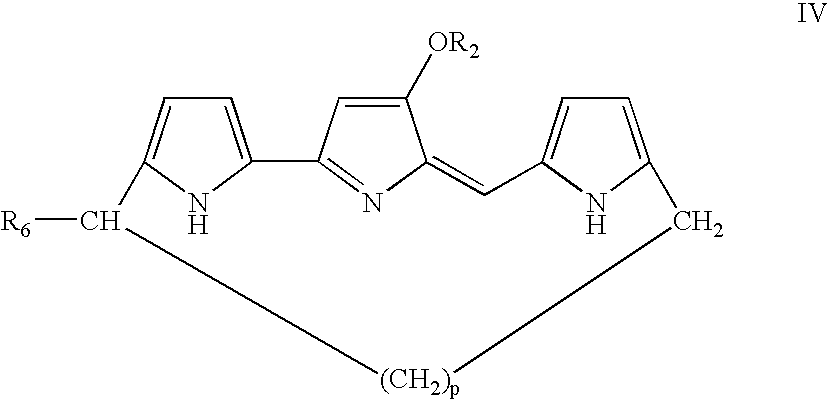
C1=C2NC(=C1)C([R6])[(CH2)p]CC1=CC=C(C=C3C([OR2])=CC2=N3)N1
